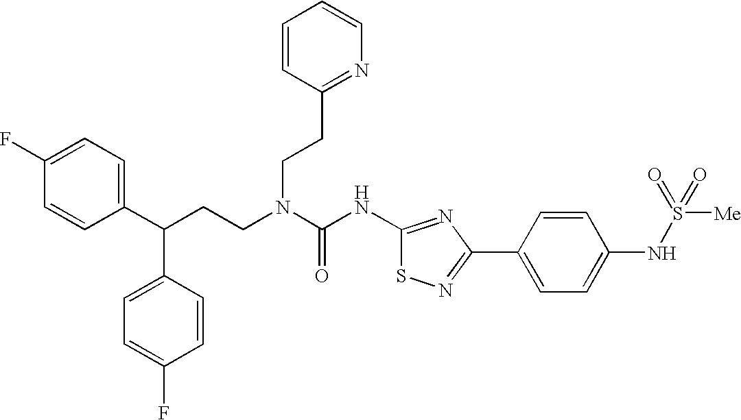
C1(C(CCN(C(NC2=NC(C3=CC=C(NS([Me])(=O)=O)C=C3)=NS2)=O)CCC2=NC=CC=C2)C2=CC=C(F)C=C2)=CC=C(F)C=C1
